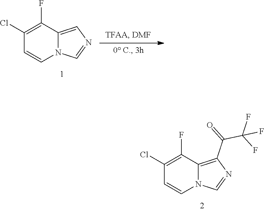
C1(Cl)=C(F)C2=CN=CN2C=C1.C1(Cl)=C(F)C2=C(C(=O)C(F)(F)F)N=CN2C=C1
